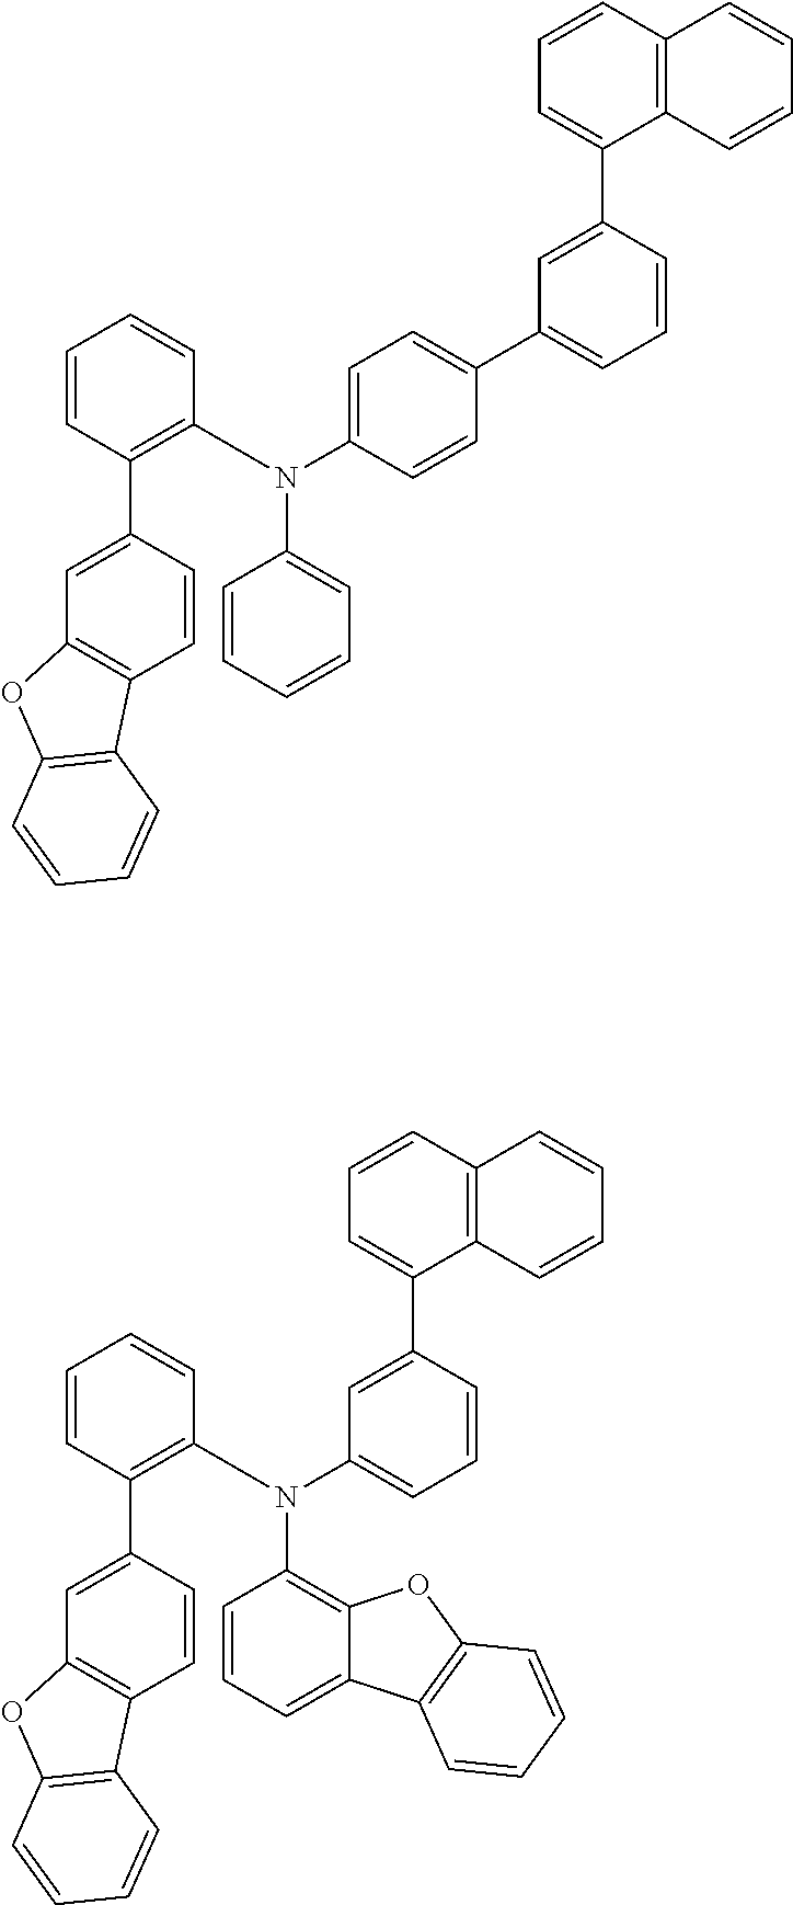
C1=C(C2=C(N(C3=CC=CC=C3)C3=CC=C(C4=CC=CC(C5=CC=CC6=C5C=CC=C6)=C4)C=C3)C=CC=C2)C=CC2=C1OC1=C2C=CC=C1.C1=C(C2=C(N(C3=C4C(=CC=C3)C3=C(O4)C=CC=C3)C3=CC=CC(C4=CC=CC5=C4C=CC=C5)=C3)C=CC=C2)C=CC2=C1OC1=C2C=CC=C1
